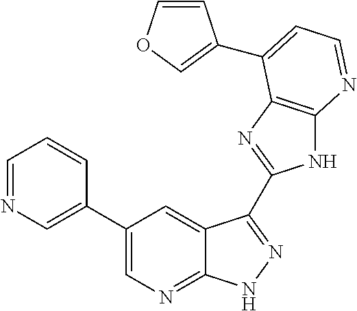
C1=NC=C(C2=CN=C3C(=C2)C(C2=NC4=C(N2)N=CC=C4C2=COC=C2)=NN3)C=C1
